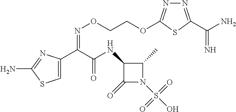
C1=C(C(C(NC2C(=O)N(S(O)(=O)=O)C2C)=O)=NOCCOC2=NN=C(C(N)=N)S2)N=C(N)S1
